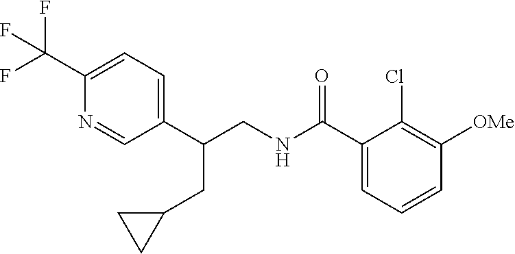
C1(C(F)(F)F)=CC=C(C(CNC(C2=CC=CC([OMe])=C2Cl)=O)CC2CC2)C=N1
